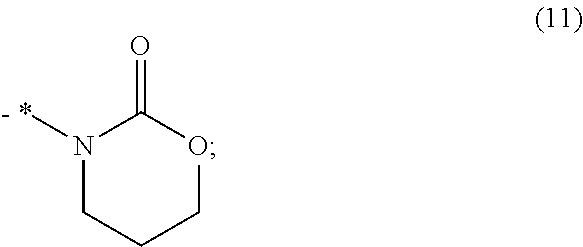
N1([- *])CCCOC1=O
